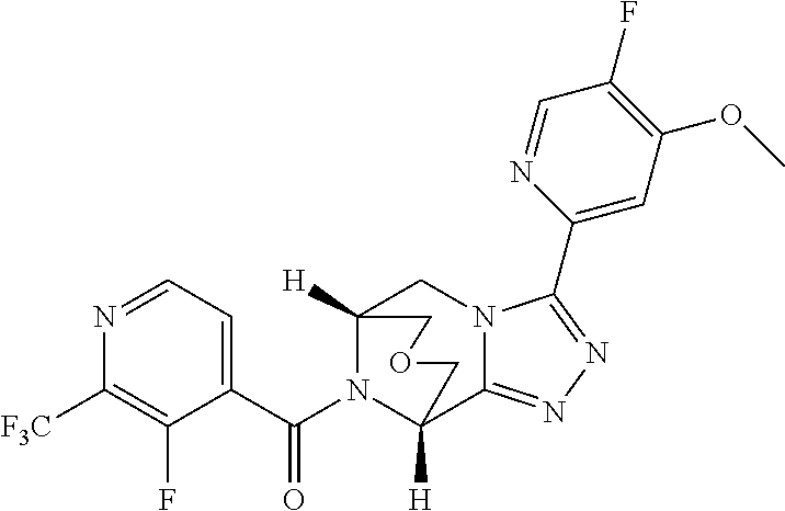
C12([H])N(C(C3=CC=NC([F3C])=C3F)=O)C([H])(C3=NN=C(C4=CC(OC)=C(F)C=N4)N3C1)COC2
